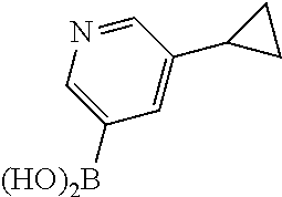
C1=NC=C([(HO)2B])C=C1C1CC1
